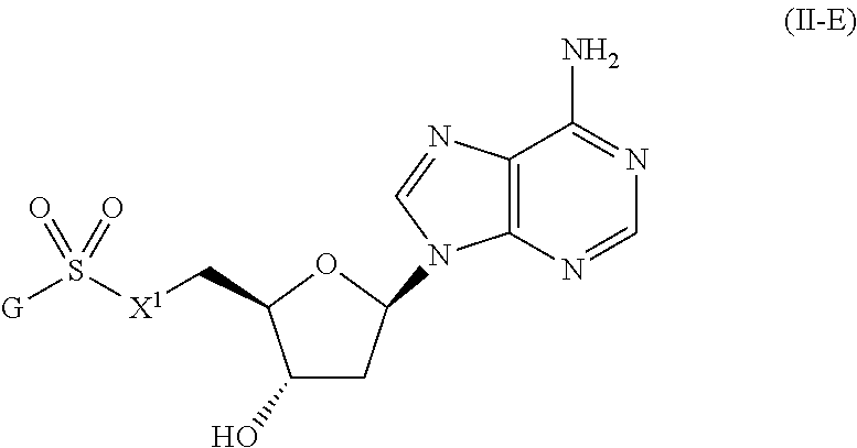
C12=C(N=CN=C1N)N(C1CC(O)C(C[X1]S([G])(=O)=O)O1)C=N2
